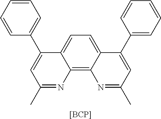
C12=C3C(=CC=C1C(C1=CC=CC=C1)=CC(C)=N2)C(C1=CC=CC=C1)=CC(C)=N3.[[BCP]]
